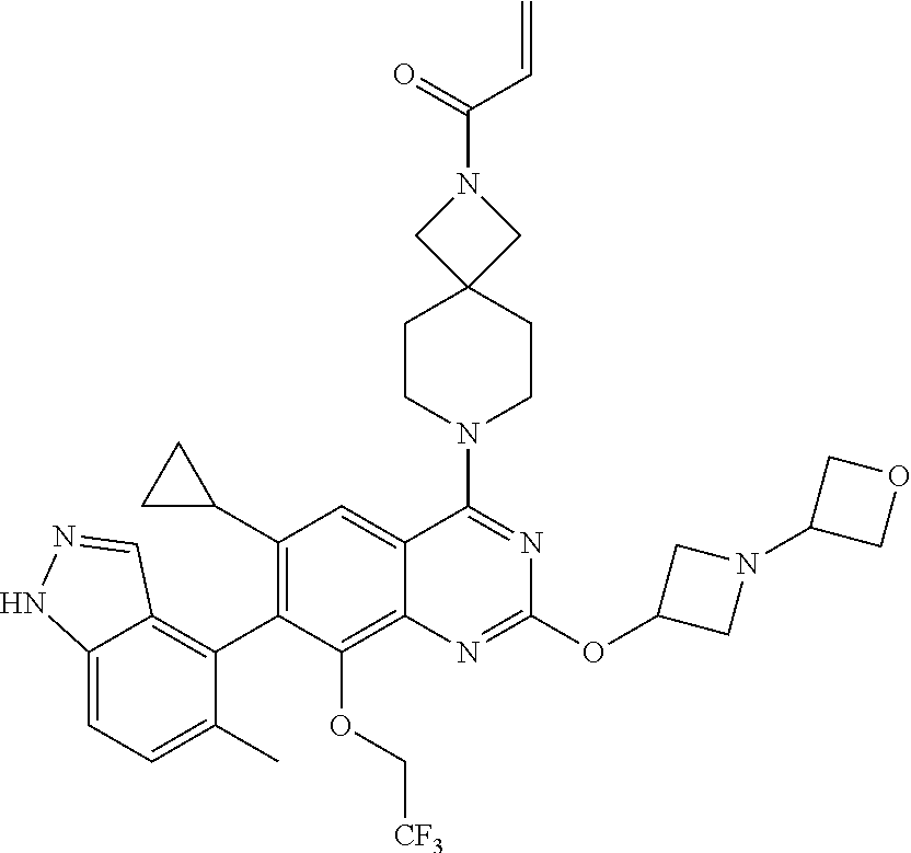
C12=CC=C(C)C(C3=C(C4CC4)C=C4C(=C3OC[CF3])N=C(OC3CN(C5COC5)C3)N=C4N3CCC4(CC3)CN(C(=O)C=C)C4)=C1C=NN2
